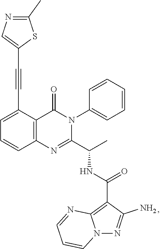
C1=C(C#CC2=CN=C(C)S2)C2=C(C=C1)N=C(C(C)NC(=O)C1=C3N(N=C1N)C=CC=N3)N(C1=CC=CC=C1)C2=O
